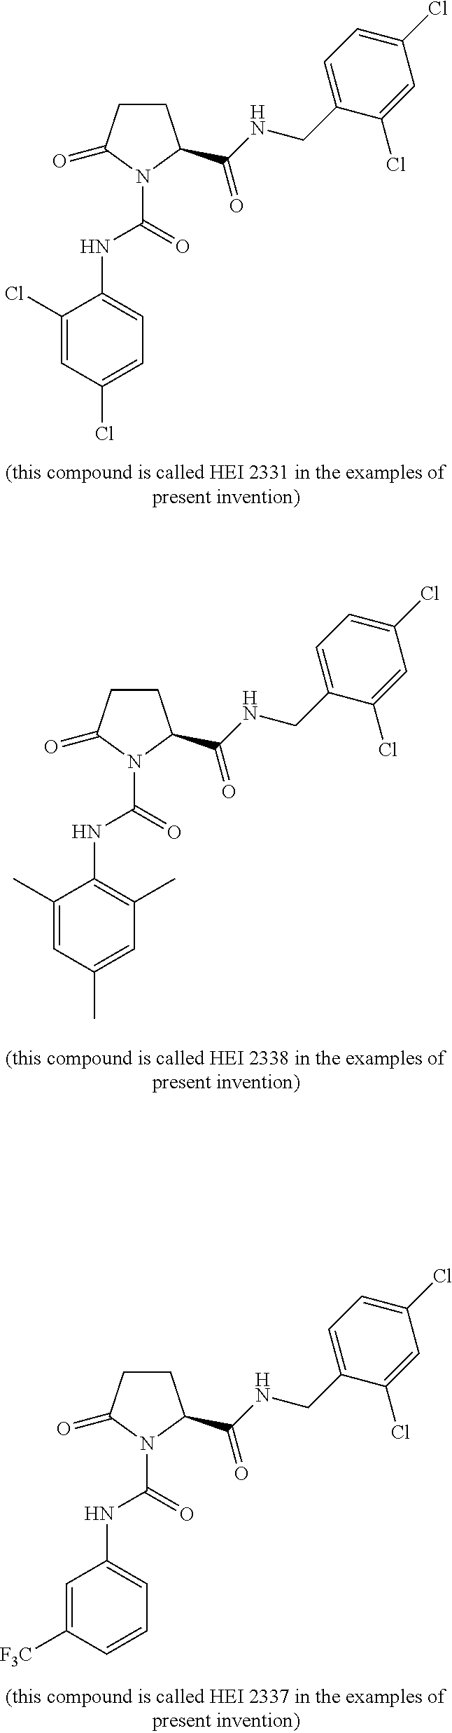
N(C(N1C(C(NCC2=CC=C(Cl)C=C2Cl)=O)CCC1=O)=O)C1=CC=C(Cl)C=C1Cl.N(C(N1C(C(NCC2=CC=C(Cl)C=C2Cl)=O)CCC1=O)=O)C1=C(C)C=C(C)C=C1C.N(C(N1C(C(NCC2=CC=C(Cl)C=C2Cl)=O)CCC1=O)=O)C1=CC=CC([F3C])=C1
